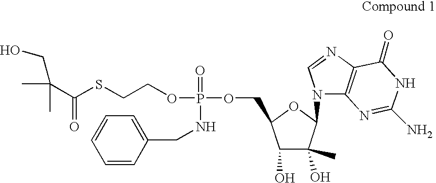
C1(O)C(O)(C)C(N2C3=C(N=C2)C(=O)NC(N)=N3)OC1COP(OCCSC(C(C)(C)CO)=O)(NCC1=CC=CC=C1)=O
